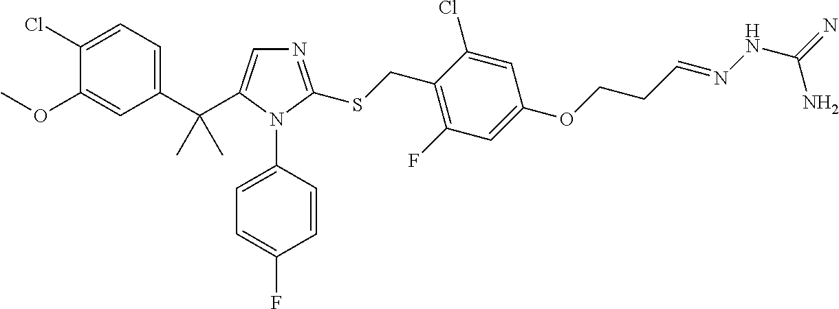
C1(C(C)(C)C2=CN=C(SCC3=C(F)C=C(OCCC=NNC(=N)N)C=C3Cl)N2C2=CC=C(F)C=C2)=CC=C(Cl)C(OC)=C1
